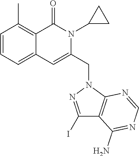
C1=CC=C2C(=C1C)C(=O)N(C1CC1)C(CN1C3=C(C(N)=NC=N3)C(I)=N1)=C2
